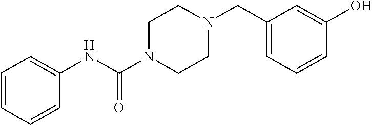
C1(NC(N2CCN(CC3=CC=CC(O)=C3)CC2)=O)=CC=CC=C1
